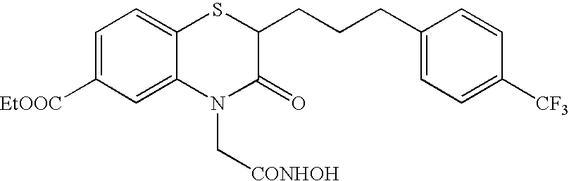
C1=C([EtOOC])C=C2C(=C1)SC(CCCC1=CC=C([CF3])C=C1)C(=O)N2C[CONHOH]
